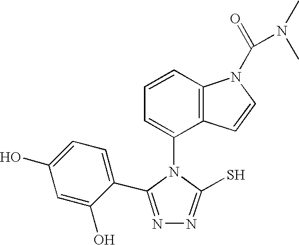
C1=CC2=C(C(N3C(S)=NN=C3C3=CC=C(O)C=C3O)=C1)C=CN2C(=O)N(C)C
